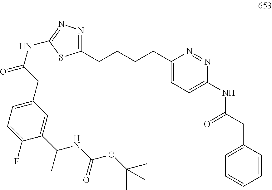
C1(CCCCC2=NN=C(NC(CC3=CC=C(F)C(C(NC(OC(C)(C)C)=O)C)=C3)=O)S2)=CC=C(NC(CC2=CC=CC=C2)=O)N=N1
